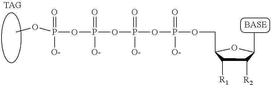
P(OP(OP(OP(OCC1C([R1])C([R2])C(C)O1)(=O)[O-])(=O)[O-])(=O)[O-])(=O)(OC)[O-]
